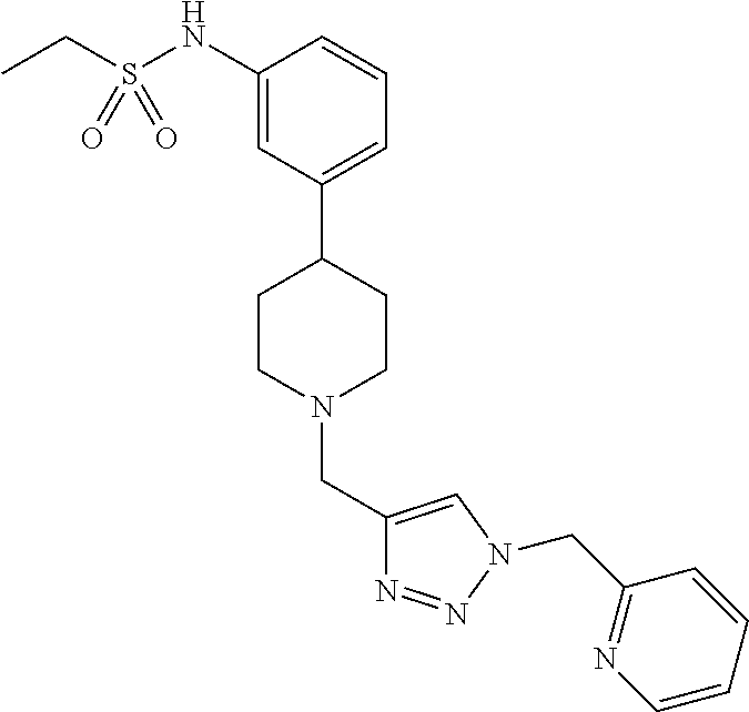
C1(NS(CC)(=O)=O)=CC(C2CCN(CC3=CN(CC4=NC=CC=C4)N=N3)CC2)=CC=C1
